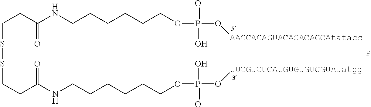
C(CC(NCCCCCCOP(O[AAGCAGAGUACACACAGCAtatacc])(=O)O)=O)SSCCC(NCCCCCCOP(O[UUCGUCUCAUGUGUGUCGUAUatgg])(=O)O)=O.P
